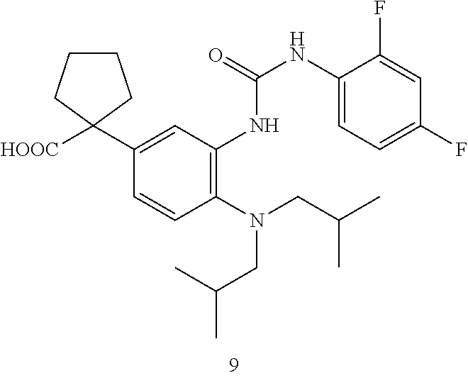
C1(N(CC(C)C)CC(C)C)=C(NC(NC2=CC=C(F)C=C2F)=O)C=C(C2([HOOC])CCCC2)C=C1
